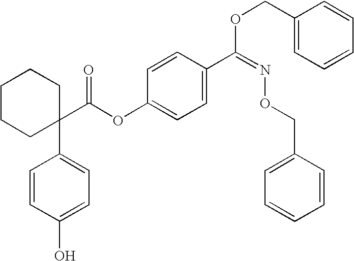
C1=CC(C(=NOCC2=CC=CC=C2)OCC2=CC=CC=C2)=CC=C1OC(C1(C2=CC=C(O)C=C2)CCCCC1)=O
